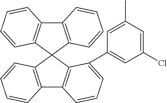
C12=C(C3(C4=C1C=CC=C4)C1=C(C4=C3C(C3=CC(Cl)=CC(C)=C3)=CC=C4)C=CC=C1)C=CC=C2
